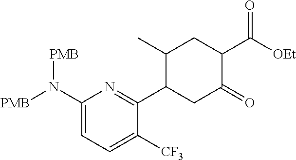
C1(N([PMB])[PMB])=CC=C([CF3])C(C2CC(=O)C(C([OEt])=O)CC2C)=N1
